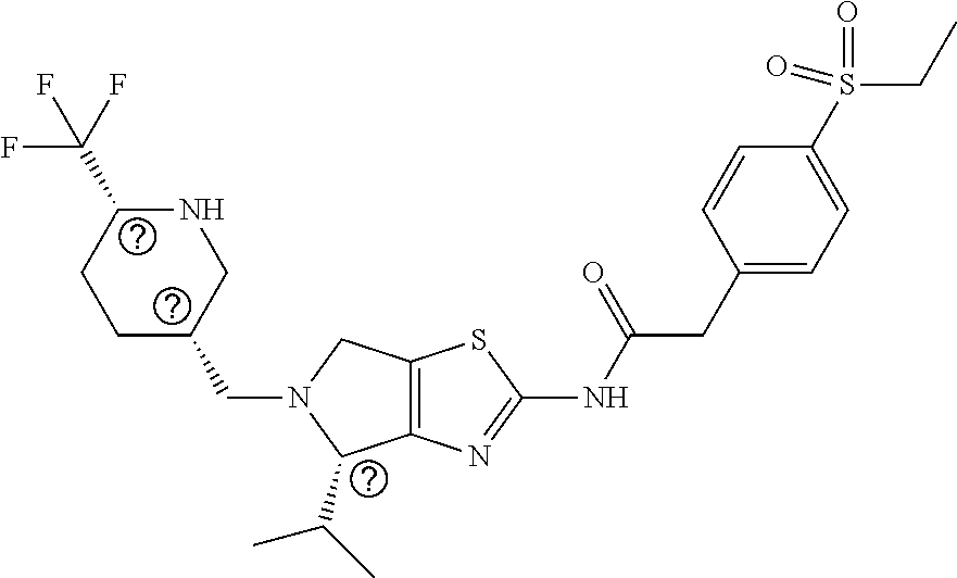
C1C(CN2C(C(C)C)C3=C(C2)SC(NC(CC2=CC=C(S(CC)(=O)=O)C=C2)=O)=N3)CNC(C(F)(F)F)C1
